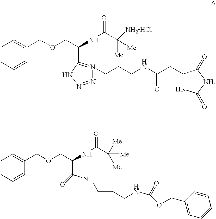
C1=CC=CC(COCC(NC(C([NH2HCl])([Me])[Me])=O)C2=N(CCCNC(CC3NC(=O)[NH]C3=O)=O)N=NN2)=C1.C1=CC=CC(COCC(NC(C([Me])([Me])[Me])=O)C(=O)NCCCNC(OCC2=CC=CC=C2)=O)=C1
